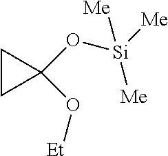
C1CC1(O[Si]([Me])([Me])[Me])O[Et]
